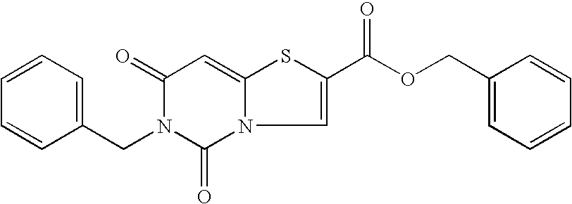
C1=C(CN2C(=O)C=C3N(C2=O)C=C(C(OCC2=CC=CC=C2)=O)S3)C=CC=C1
